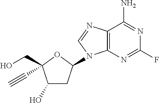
C1(O)CC(N2C3=C(C(N)=NC(F)=N3)N=C2)OC1(CO)C#C
